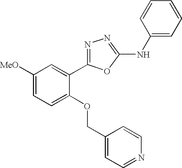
C1([MeO])=CC=C(OCC2=CC=NC=C2)C(C2=NN=C(NC3=CC=CC=C3)O2)=C1
